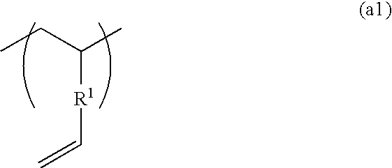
CCC(C)[R1]C=C
